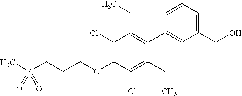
C1(Cl)=C(OCCCS(C)(=O)=O)C(Cl)=C(CC)C(C2=CC(CO)=CC=C2)=C1CC
